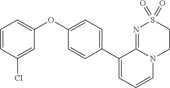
C1(OC2=CC=CC(Cl)=C2)=CC=C(C2=CC=CN3C2=NS(=O)(=O)CC3)C=C1
